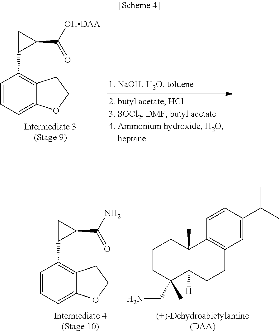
C1=CC=C2C(=C1C1C(C(N)=O)C1)CCO2.C1CC(CN)(C)C2([H])C(C)(C1)C1=C(CC2)C=C(C(C)C)C=C1.C1=CC=C2C(=C1C1C(C([OHDAA])=O)C1)CCO2
